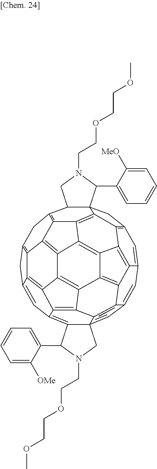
C1=C2C=C3C=C45C6C7=C8C(=C4C(C4=CC=CC=C4[OMe])N(CCOCCOC)C5)C=C4CC5=C9C4=C8C4=C7C7=C(C36)C2=C2C3=C1CC16C(C(=C8C9=C4C(=C72)C8=C13)C5)CN(CCOCCOC)C6C1=CC=CC=C1[MeO]
